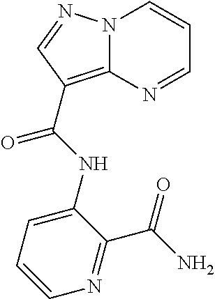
C12=C(C(NC3=CC=CN=C3C(N)=O)=O)C=NN1C=CC=N2
